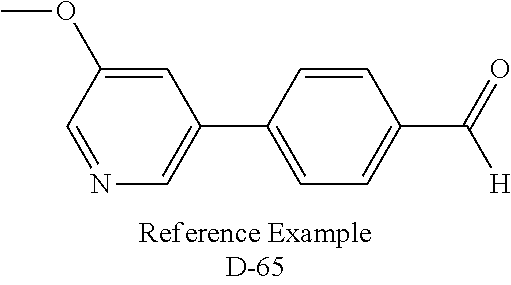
C1=C(OC)C=NC=C1C1=CC=C(C([H])=O)C=C1
